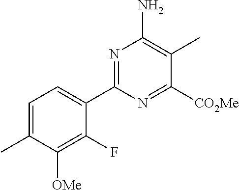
C1=C(C)C([OMe])=C(F)C(C2=NC(N)=C(C)C([CO2Me])=N2)=C1
